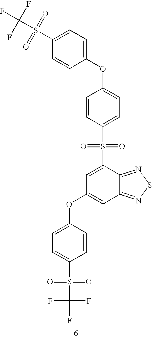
C1=CC(S(C2=CC(OC3=CC=C(S(=O)(=O)C(F)(F)F)C=C3)=CC3=NSN=C23)(=O)=O)=CC=C1OC1=CC=C(S(=O)(=O)C(F)(F)F)C=C1
